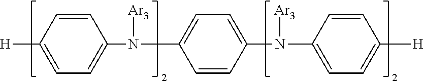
C1([H])=CC=C(N(C2=CC=C(N(C3=CC=C([H])C=C3)[Ar3])C=C2)[Ar3])C=C1
